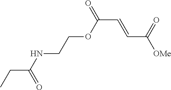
N(CCOC(C=CC([OMe])=O)=O)C(CC)=O
